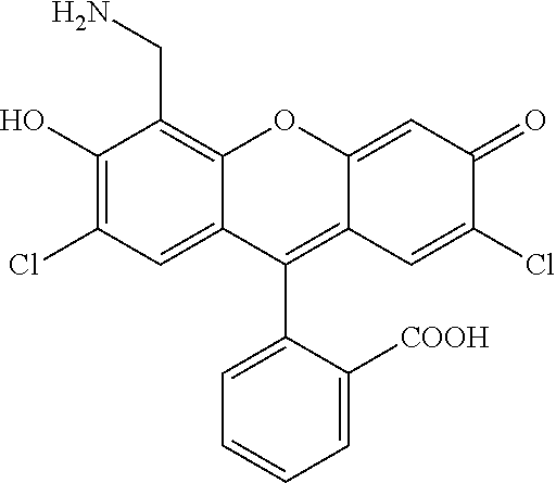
C1(C2=C3C(=CC(=O)C(Cl)=C3)OC3=C(CN)C(O)=C(Cl)C=C23)=CC=CC=C1[COOH]
